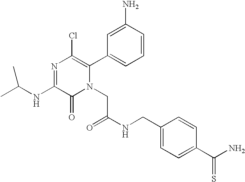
C(NC1=NC(Cl)=C(C2=CC=CC(N)=C2)N(CC(=O)NCC2=CC=C(C(N)=S)C=C2)C1=O)(C)C
